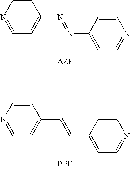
C1=CN=CC=C1N=NC1=CC=NC=C1.C1=CN=CC=C1C=CC1=CC=NC=C1
